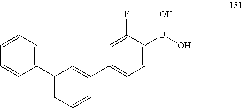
C1(C2=CC(C3=CC=CC=C3)=CC=C2)=CC=C(B(O)O)C(F)=C1
